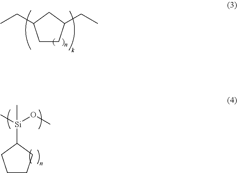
C1CC(CC)CC1CC.[Si](C1CCCC1)(C)(OC)C
